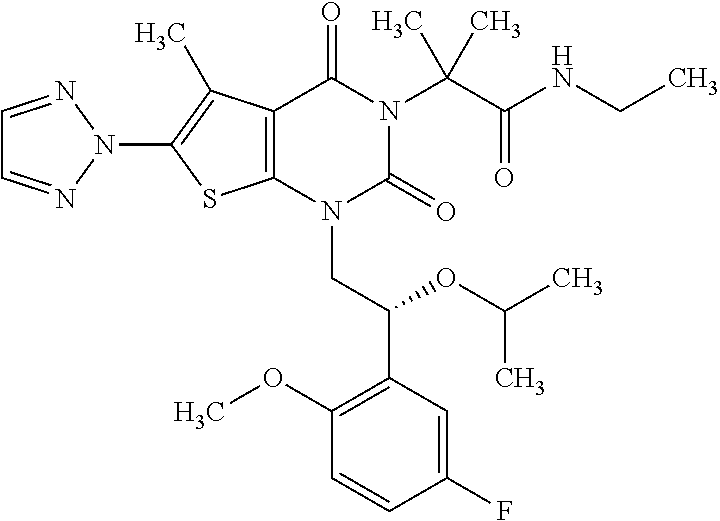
C12=C(C(C)=C(N3N=CC=N3)S1)C(=O)N(C(C(=O)NCC)(C)C)C(=O)N2CC(C1=C(OC)C=CC(F)=C1)OC(C)C
